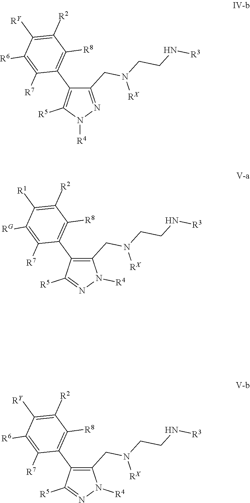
C1(C2=C([R8])C([R2])=C([RY])C([R6])=C2[R7])=C([R5])N([R4])N=C1CN([RX])CCN[R3].C1(C2=C([R8])C([R2])=C([R1])C([RG])=C2[R7])=C(CN([RX])CCN[R3])N([R4])N=C1[R5].C1(C2=C([R8])C([R2])=C([RY])C([R6])=C2[R7])=C(CN([RX])CCN[R3])N([R4])N=C1[R5]
